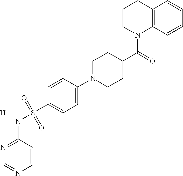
C1=CC(NS(C2=CC=C(N3CCC(C(=O)N4CCCC5=C4C=CC=C5)CC3)C=C2)(=O)=O)=NC=N1.[H]
